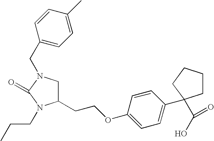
C1C(CCOC2=CC=C(C3(C(O)=O)CCCC3)C=C2)N(CCC)C(=O)N1CC1=CC=C(C)C=C1
